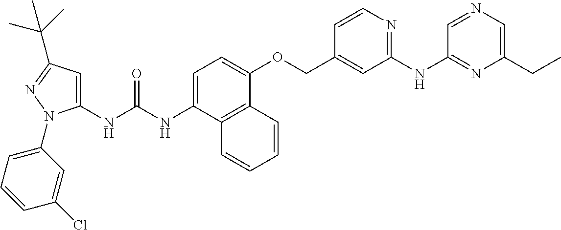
N(C(NC1=CC(C(C)(C)C)=NN1C1=CC=CC(Cl)=C1)=O)C1=CC=C(OCC2=CC(NC3=NC(CC)=CN=C3)=NC=C2)C2=C1C=CC=C2
